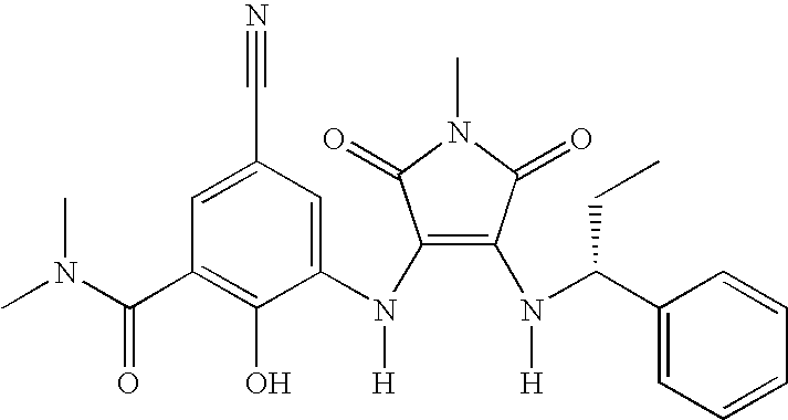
C1(N(C2=CC(C#N)=CC(C(N(C)C)=O)=C2O)[H])=C(N([H])C(C2=CC=CC=C2)CC)C(=O)N(C)C1=O
